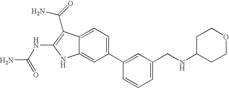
C1(C2=CC(CNC3CCOCC3)=CC=C2)=CC=C2C(=C1)NC(NC(N)=O)=C2C(=O)N
